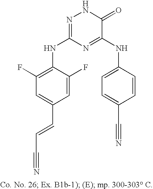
C1=CC(NC2=NC(NC3=C(F)C=C(C=CC#N)C=C3F)=NNC2=O)=CC=C1C#N
